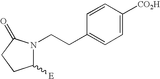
N1(CCC2=CC=C([CO2H])C=C2)C([E])CCC1=O
